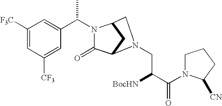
C1([F3C])=CC([CF3])=CC(C(N2C(=O)C3CC2CN3CC([BocHN])C(=O)N2CCCC2[CN])C)=C1
